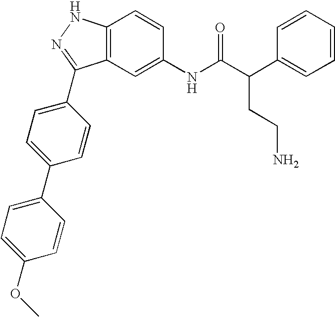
C12=C(C=C(NC(C(C3=CC=CC=C3)CCN)=O)C=C1)C(C1=CC=C(C3=CC=C(OC)C=C3)C=C1)=NN2
